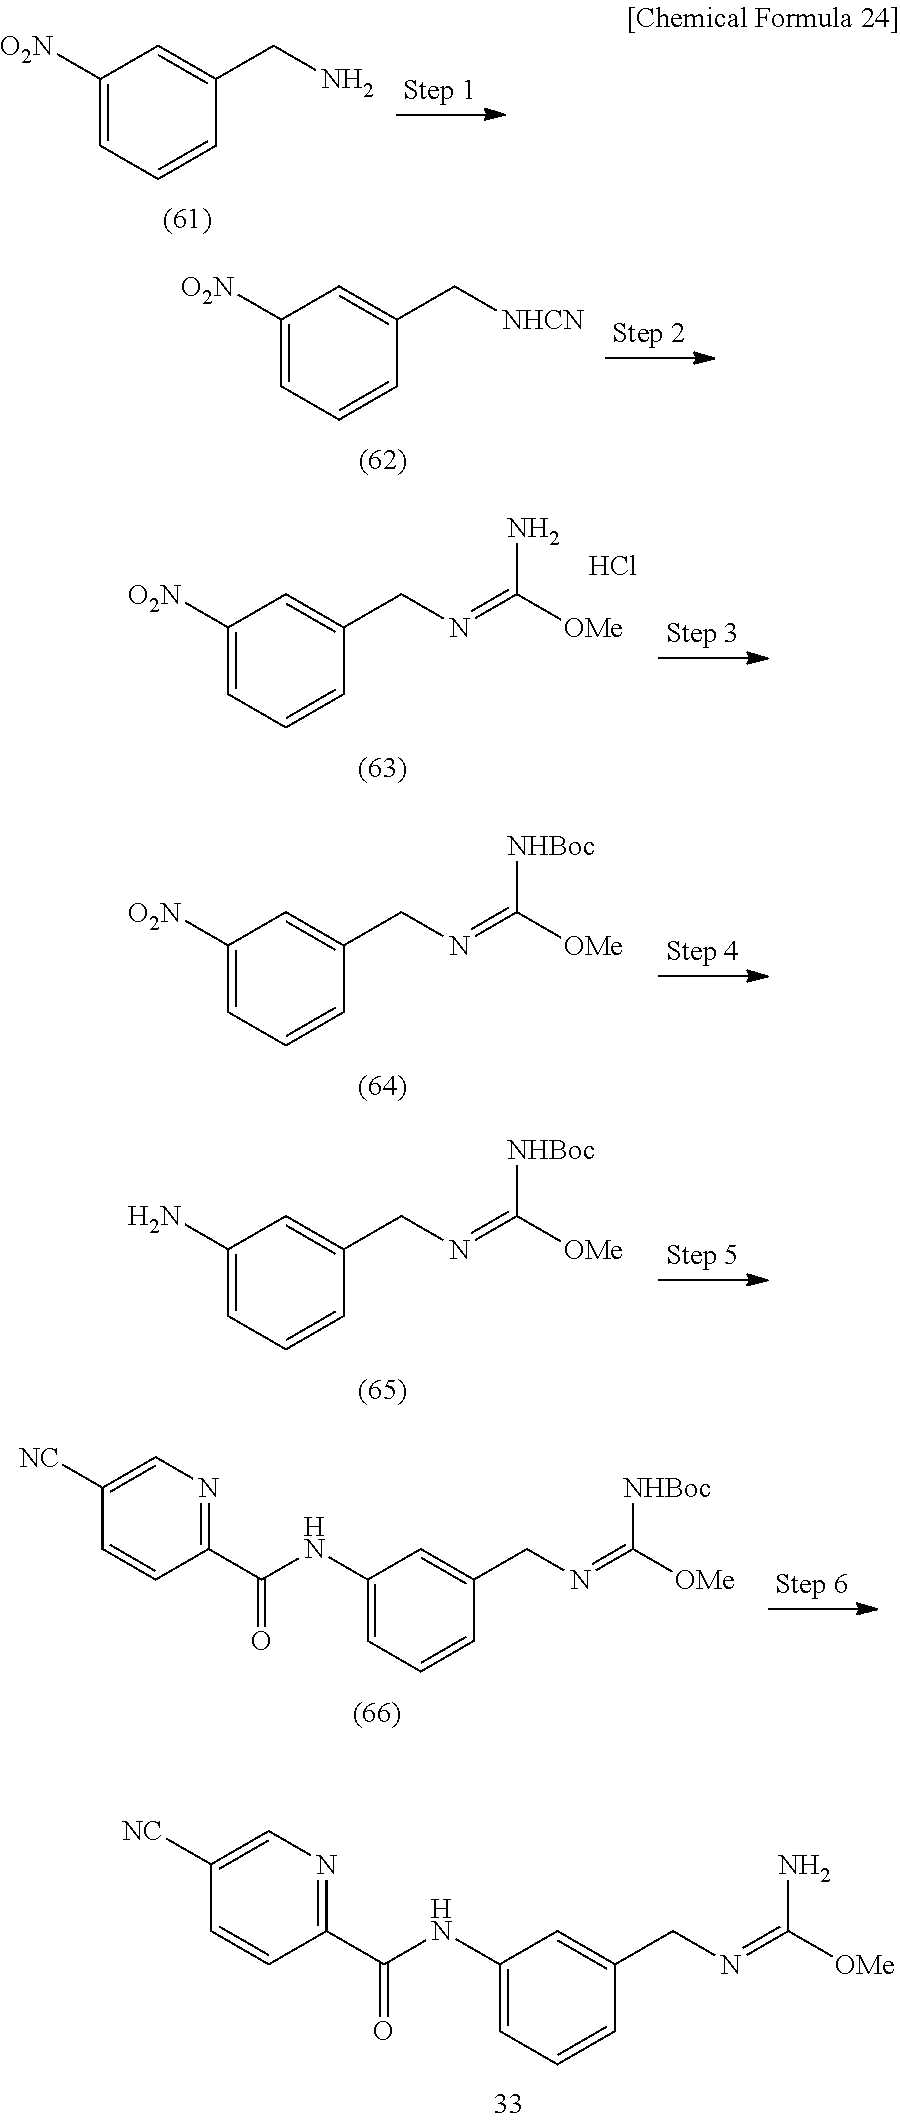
C1([O2N])=CC=CC(CN)=C1.C1([O2N])=CC=CC(C[NHCN])=C1.C1([O2N])=CC=CC(CN=C([OMe])N)=C1.Cl.C1([O2N])=CC=CC(CN=C([OMe])[NHBoc])=C1.C1(N)=CC=CC(CN=C([OMe])[NHBoc])=C1.C1(NC(C2=NC=C([NC])C=C2)=O)=CC=CC(CN=C([OMe])[NHBoc])=C1.C1(NC(C2=NC=C([NC])C=C2)=O)=CC=CC(CN=C([OMe])N)=C1
